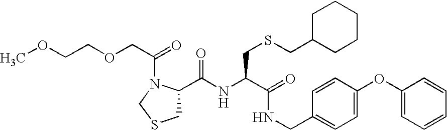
C1(C(NC(C(=O)NCC2=CC=C(OC3=CC=CC=C3)C=C2)CSCC2CCCCC2)=O)CSCN1C(COCCOC)=O
